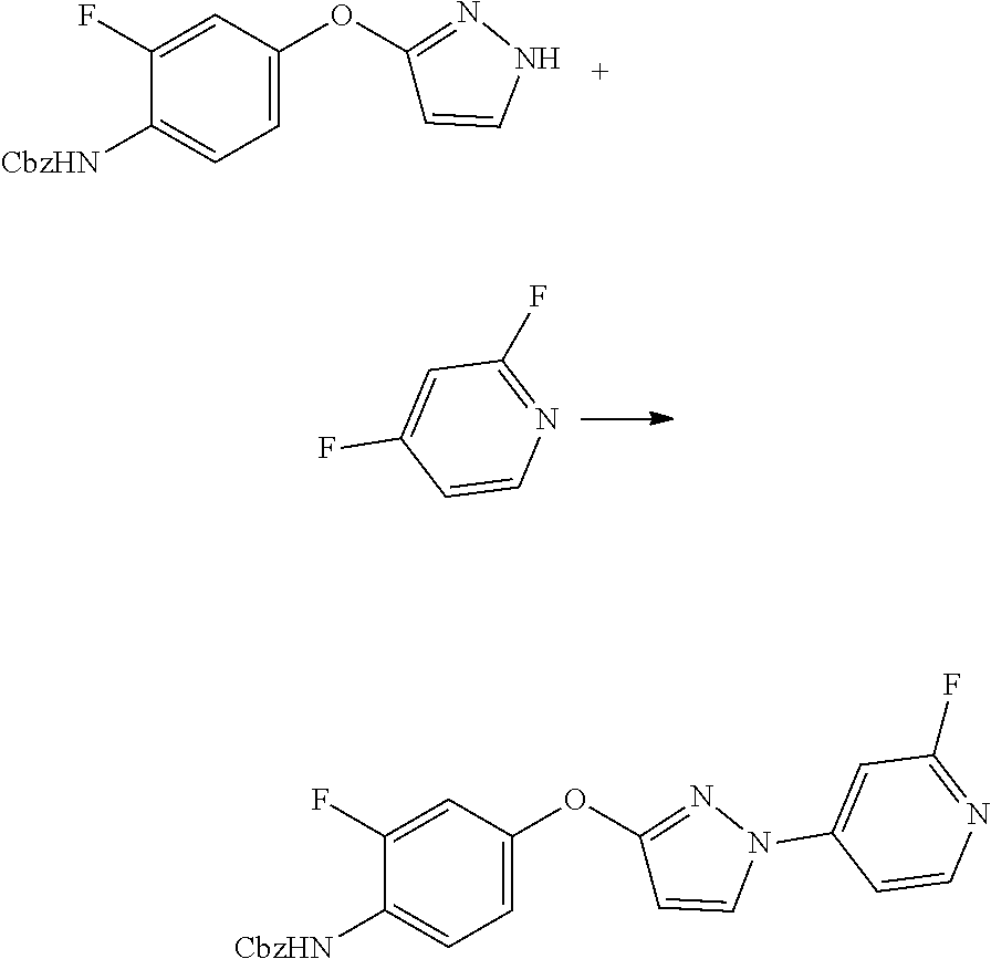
C1(F)=CC(OC2=NNC=C2)=CC=C1[CbzHN].C1=CN=C(F)C=C1F.C1(F)=CC(OC2=NN(C3=CC(F)=NC=C3)C=C2)=CC=C1[CbzHN]
